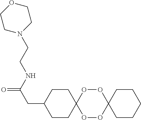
C1CC(CC(=O)NCCN2CCOCC2)CCC12OOC1(OO2)CCCCC1
